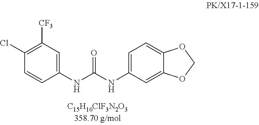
C1(Cl)=C([CF3])C=C(NC(NC2=CC=C3C(=C2)OCO3)=O)C=C1
